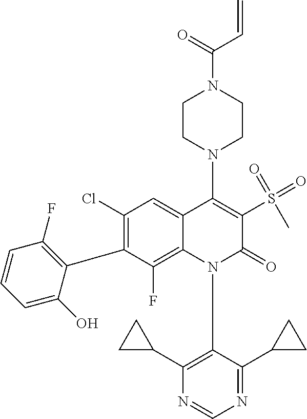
C1(Cl)=C(C2=C(F)C=CC=C2O)C(F)=C2C(=C1)C(N1CCN(C(=O)C=C)CC1)=C(S(C)(=O)=O)C(=O)N2C1=C(C2CC2)N=CN=C1C1CC1
